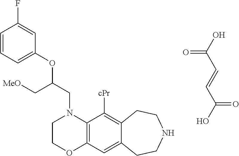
C(=CC(O)=O)C(=O)O.C12=C(C=C3C(=C1[cPr])CCNCC3)OCCN2CC(OC1=CC=CC(F)=C1)C[MeO]
